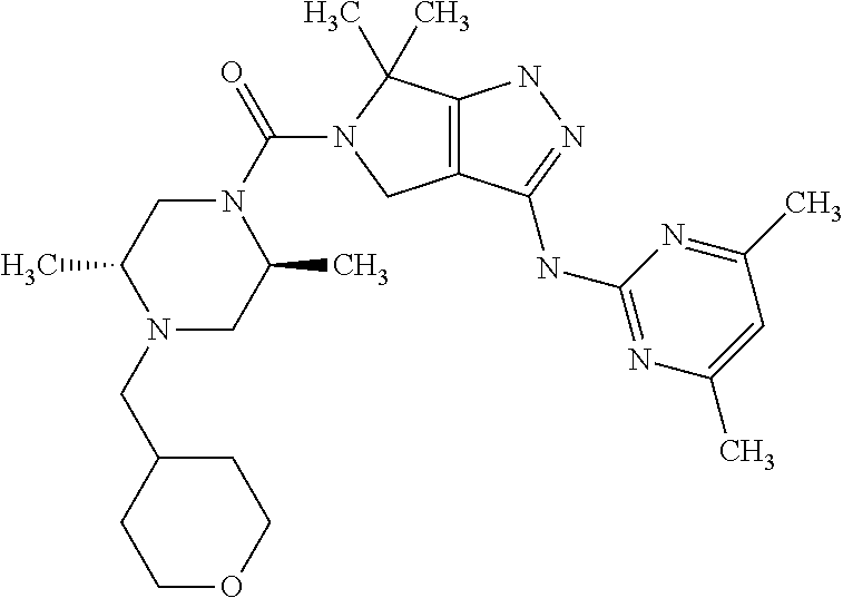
C12=C(C(NC3=NC(C)=CC(C)=N3)=NN1)CN(C(N1CC(C)N(CC3CCOCC3)CC1C)=O)C2(C)C
